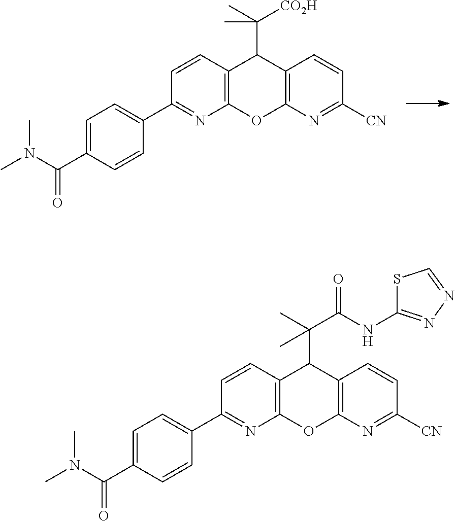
C12=C(N=C([CN])C=C1)OC1=C(C2C(C)([CO2H])C)C=CC(C2=CC=C(C(N(C)C)=O)C=C2)=N1.C12=C(N=C([CN])C=C1)OC1=C(C2C(C)(C(NC2=NN=CS2)=O)C)C=CC(C2=CC=C(C(N(C)C)=O)C=C2)=N1
